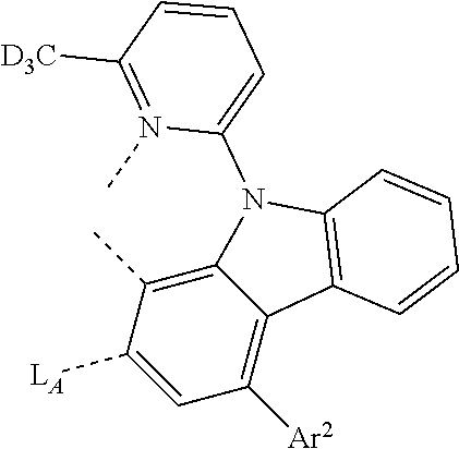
C12=C(C)C([LA])=CC([Ar2])=C1C1=C(N2C2=CC=CC([D3C])=N2C)C=CC=C1
